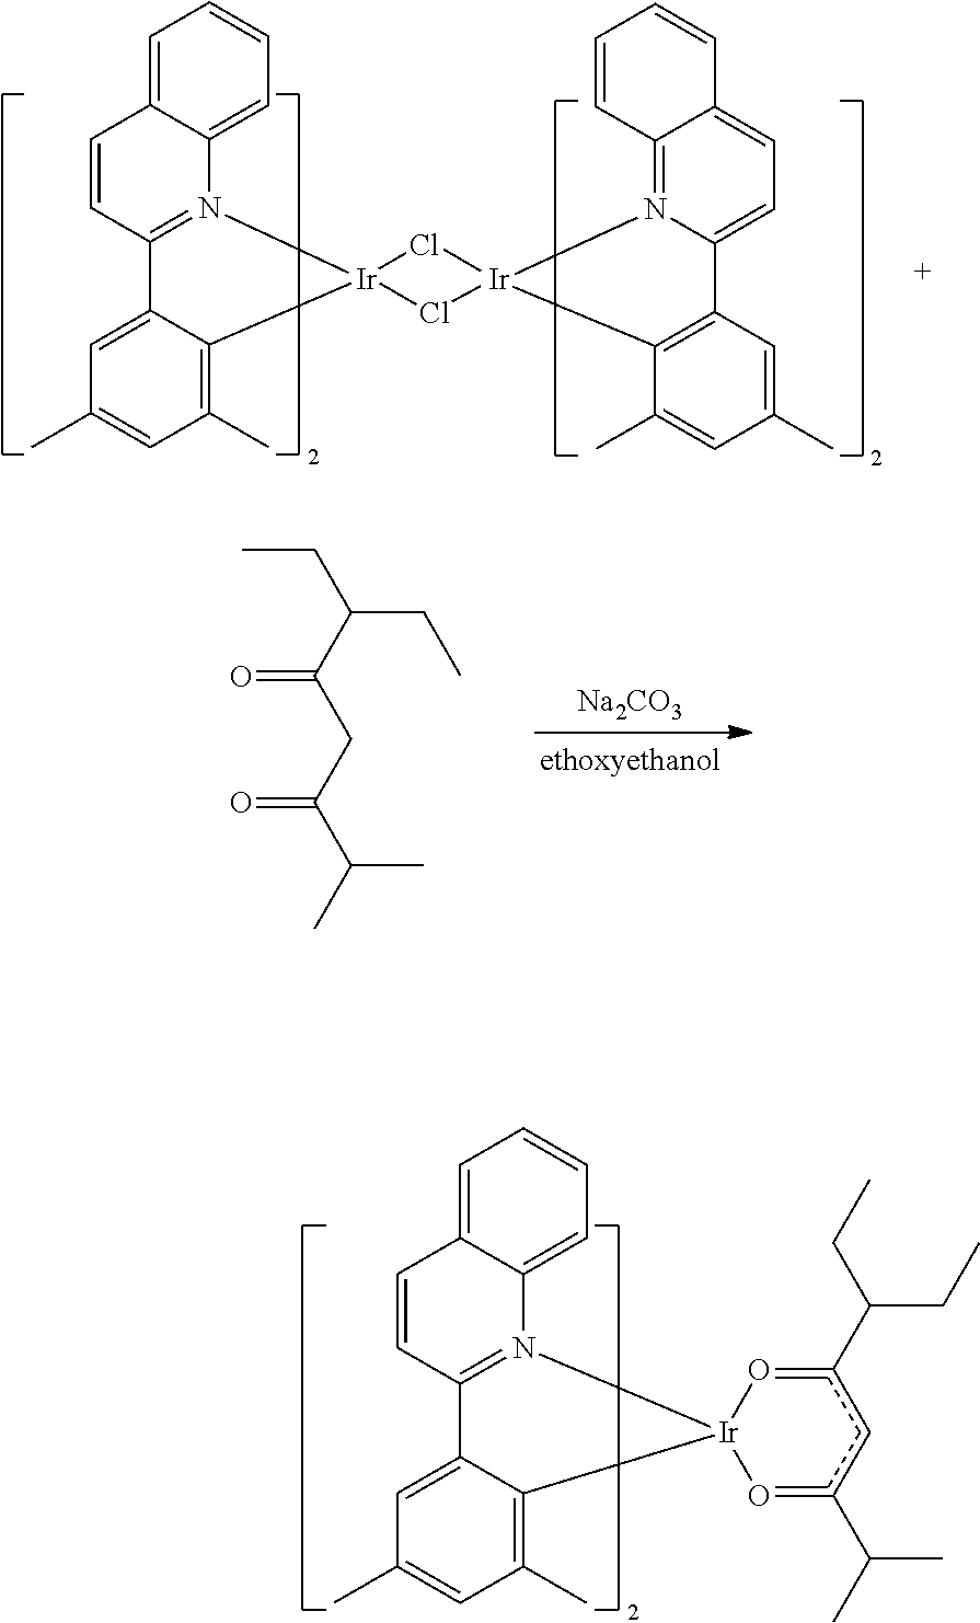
C1=C2C(=CC=C1)N1=C(C=C2)C2=CC(C)=CC(C)=C2[Ir]12Cl[Ir]1(Cl2)N2=C3C(=CC=C2C2=C1C(C)=CC(C)=C2)C=CC=C3.[Na2CO3].CCC(CC)C(CC(C(C)C)=O)=O.C1=C2C(=CC=C1)N1=C(C=C2)C2=CC(C)=CC(C)=C2[Ir]12O=c(C(C)C)cc(C(CC)CC)=O2
